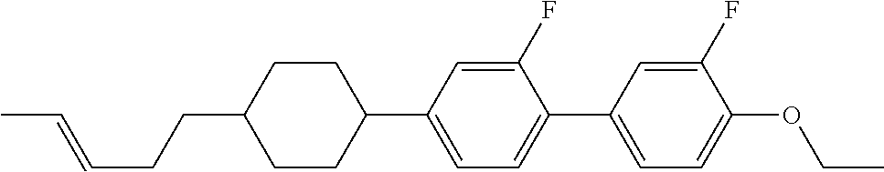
C1CC(CCC=CC)CCC1C1=CC=C(C2=CC=C(OCC)C(F)=C2)C(F)=C1
